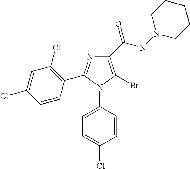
C1=C(N2C(Br)=C(C(NN3CCCCC3)=O)N=C2C2=C(Cl)C=C(Cl)C=C2)C=CC(Cl)=C1
